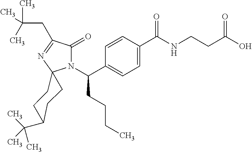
C1=C(C(=O)NCCC(=O)O)C=CC(C(N2C(=O)C(CC(C)(C)C)=NC23CCC(C(C)(C)C)CC3)CCCC)=C1
